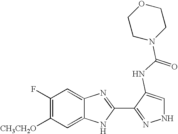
C1=C2C(=CC(F)=C1[CH3CH2O])N=C(C1=NNC=C1NC(N1CCOCC1)=O)N2
